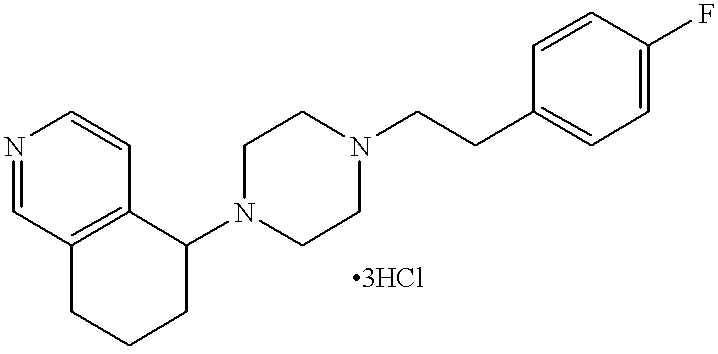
N1=CC2=C(C=C1)C(N1CCN(CCC3=CC=C(F)C=C3)CC1)CCC2
